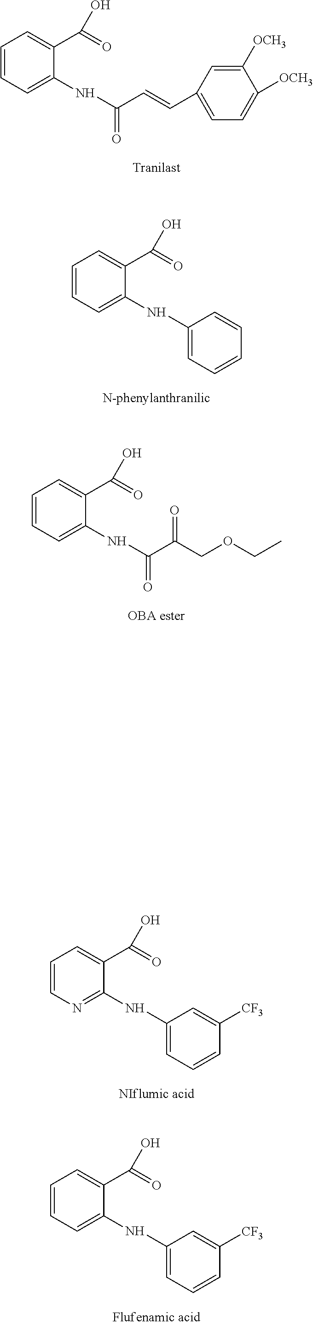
C1=CC=C(NC(C=CC2=CC=C([OCH3])C([OCH3])=C2)=O)C(C(=O)O)=C1.C1=CC=C(NC2=CC=CC=C2)C(C(O)=O)=C1.C1=CC=C(NC(C(COCC)=O)=O)C(C(=O)O)=C1.C1=CN=C(NC2=CC=CC([CF3])=C2)C(C(=O)O)=C1.C1=CC=C(NC2=CC=CC([CF3])=C2)C(C(=O)O)=C1
